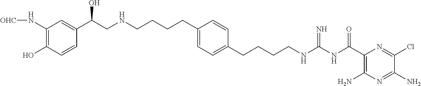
C1(N[OHC])=C(O)C=CC(C(CNCCCCC2=CC=C(CCCCNC(NC(C3=C(N)N=C(N)C(Cl)=N3)=O)=N)C=C2)O)=C1
